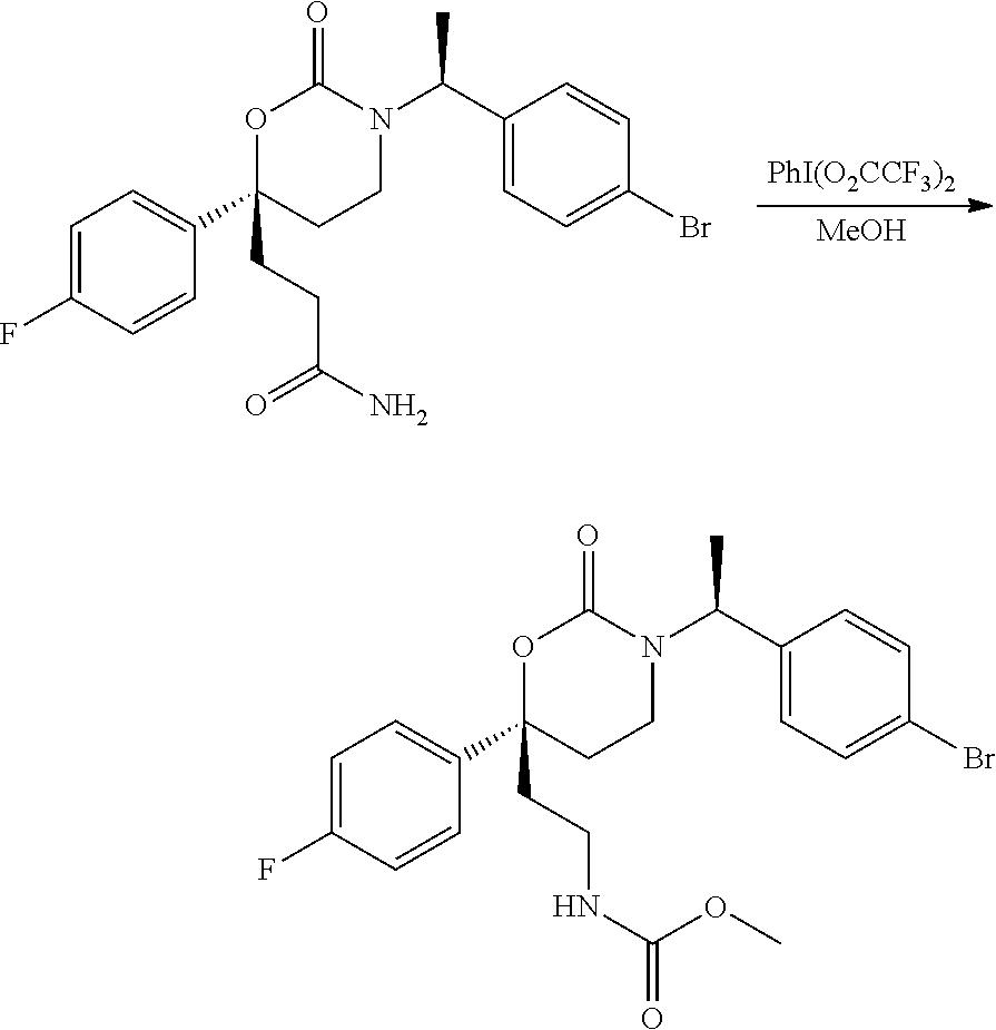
[PhI(O2CCF3)2].[MeOH].C1=C(F)C=CC(C2(CCC(N)=O)CCN(C(C3=CC=C(Br)C=C3)C)C(=O)O2)=C1.C1=C(F)C=CC(C2(CCNC(=O)OC)CCN(C(C3=CC=C(Br)C=C3)C)C(=O)O2)=C1
